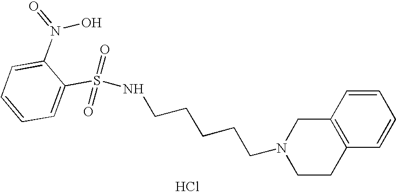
Cl.C(CCCCN1CCC2=C(C1)C=CC=C2)NS(C1=CC=CC=C1N(=O)O)(=O)=O
